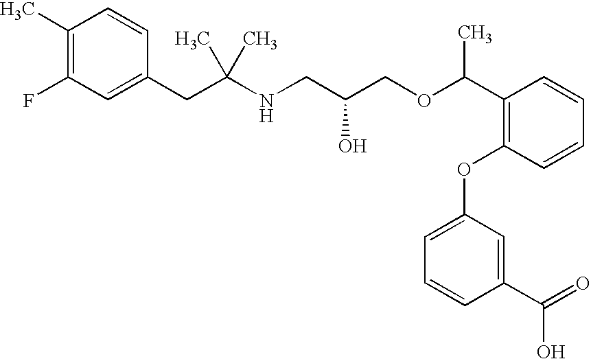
C1(C)=C(F)C=C(CC(NCC(COC(C2=C(OC3=CC=CC(C(=O)O)=C3)C=CC=C2)C)O)(C)C)C=C1
